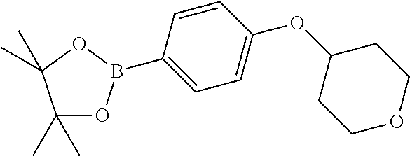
C1(C)(C)OB(C2=CC=C(OC3CCOCC3)C=C2)OC1(C)C
